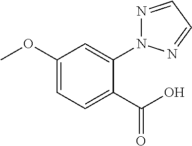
N1=CC=NN1C1=CC(OC)=CC=C1C(O)=O
